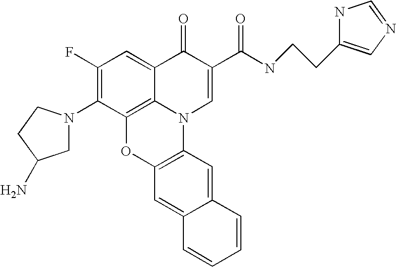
C1(F)=C(N2CC(N)CC2)C2=C3C(=C1)C(=O)C(C(NCCC1=CN=CN1)=O)=CN3C1=C(O2)C=C2C(=C1)C=CC=C2
